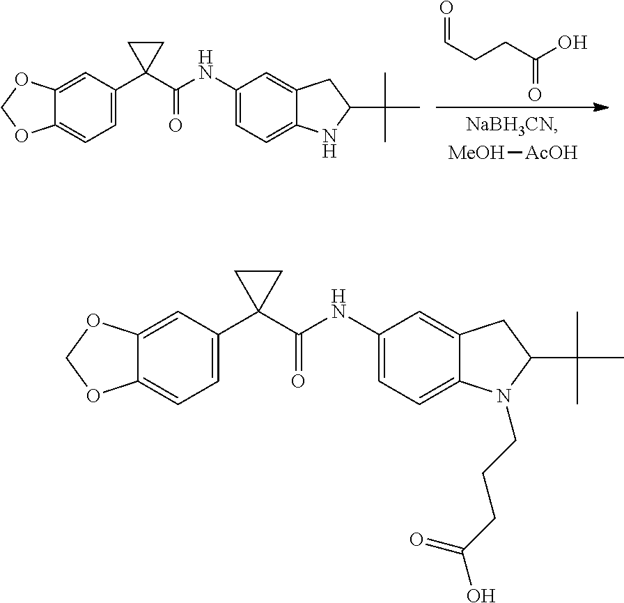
[MeOH][AcOH].O=CCCC(O)=O.C1(C2(C(NC3=CC=C4C(=C3)CC(C(C)(C)C)N4)=O)CC2)=CC=C2C(=C1)OCO2.C1(C2(C(NC3=CC=C4C(=C3)CC(C(C)(C)C)N4CCCC(O)=O)=O)CC2)=CC=C2C(=C1)OCO2
